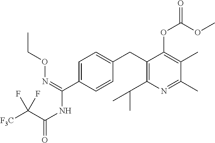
C1(CC2=C(C(C)C)N=C(C)C(C)=C2OC(OC)=O)=CC=C(C(NC(=O)C([F3C])(F)F)=NOCC)C=C1
